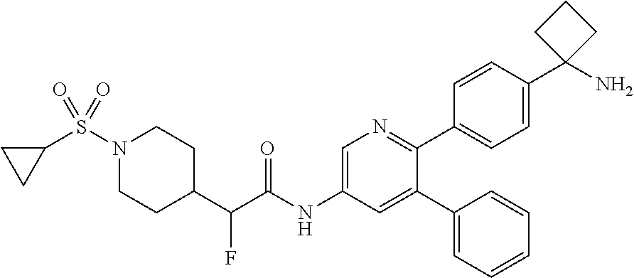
C1CC(C(C(NC2=CN=C(C3=CC=C(C4(N)CCC4)C=C3)C(C3=CC=CC=C3)=C2)=O)F)CCN1S(C1CC1)(=O)=O
